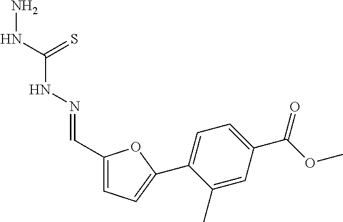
C1(C=NNC(NN)=S)=CC=C(C2=CC=C(C(OC)=O)C=C2C)O1
